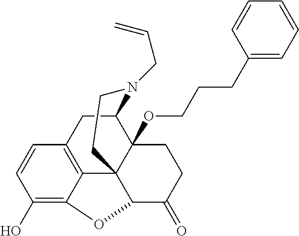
C1=CC(O)=C2C3=C1CC1C4(OCCCC5=CC=CC=C5)C3(C(C(=O)CC4)O2)CCN1CC=C
